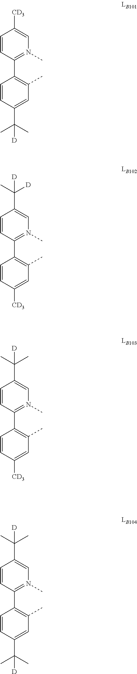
C1=CC(C2=C(C)C=C(C(C)(C)[D])C=C2)=N(C)C=C1[CD3].C1=CC(C2=C(C)C=C([CD3])C=C2)=N(C)C=C1C(C)(C)[D].C1=CC(C2=C(C)C=C(C(C)(C)[D])C=C2)=N(C)C=C1C(C)(C)[D].C1=CC(C2=C(C)C=C([CD3])C=C2)=N(C)C=C1C(C)([D])[D]
